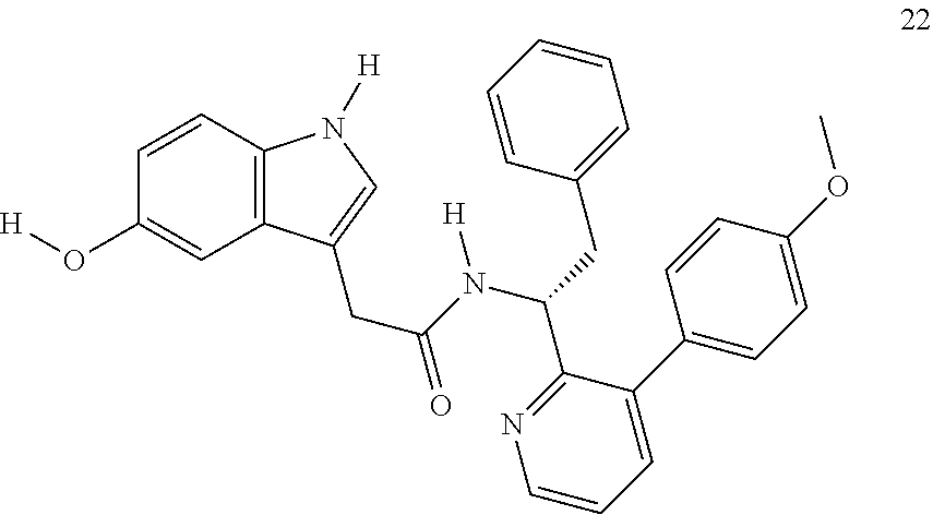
C1=CC2=C(C=C1O[H])C(CC(N(C(C1=NC=CC=C1C1=CC=C(OC)C=C1)CC1=CC=CC=C1)[H])=O)=CN2[H]
